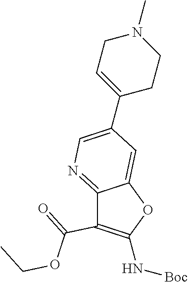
CCOC(C1=C(N[Boc])OC2=CC(C3=CCN(C)CC3)=CN=C12)=O
